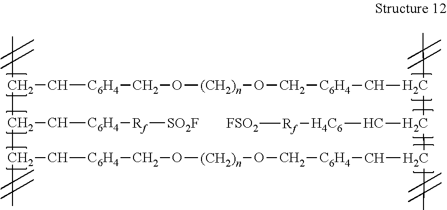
CC1C(C[C6H4][Rf][SO2F])C(C)C[C6H4]CO[(CH2)n]OC[C6H4]CC(C)C(C[H4C6][Rf][FSO2])C(C)C[C6H4]CO[(CH2)n]OC[C6H4]C1
